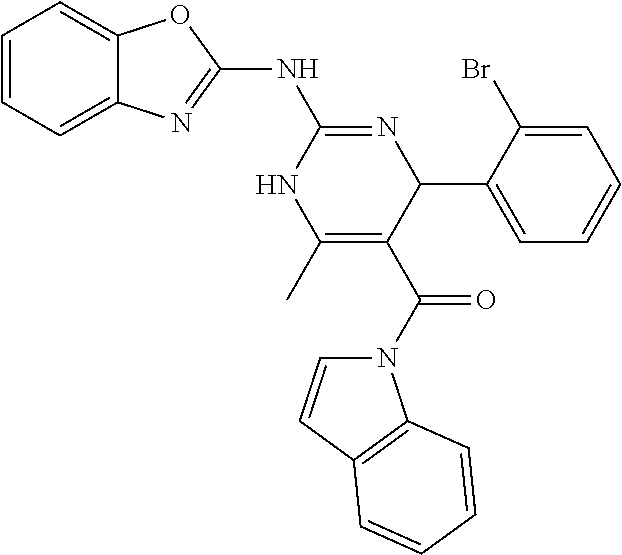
C1=CC=C2C(=C1)OC(NC1=NC(C3=CC=CC=C3Br)C(C(=O)N3C=CC4=C3C=CC=C4)=C(C)N1)=N2
